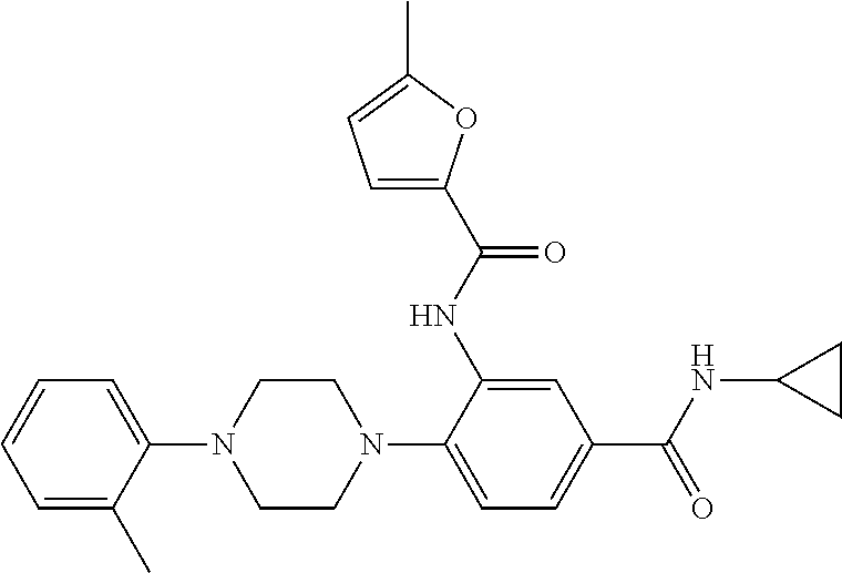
C1=C(C)C(N2CCN(C3=CC=C(C(=O)NC4CC4)C=C3NC(C3=CC=C(C)O3)=O)CC2)=CC=C1
